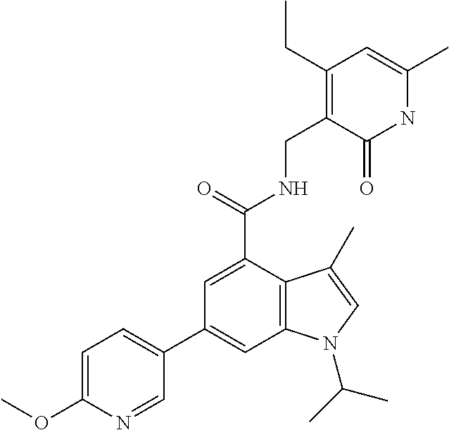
N1C(C)=CC(CC)=C(CNC(C2=CC(C3=CC=C(OC)N=C3)=CC3=C2C(C)=CN3C(C)C)=O)C1=O
